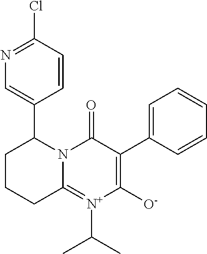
N1=C(Cl)C=CC(C2CCCC3=[N+](C(C)C)C([O-])=C(C4=CC=CC=C4)C(=O)N23)=C1
